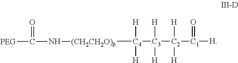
[(CH2CH2O)b]([C4]([H])([H])[C3]([C2]([C1]([H])=O)([H])[H])([H])[H])NC(=O)[PEG]
